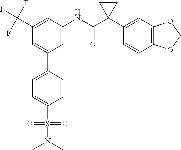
C1=C(NC(C2(C3=CC4=C(C=C3)OCO4)CC2)=O)C=C(C(F)(F)F)C=C1C1=CC=C(S(=O)(=O)N(C)C)C=C1
